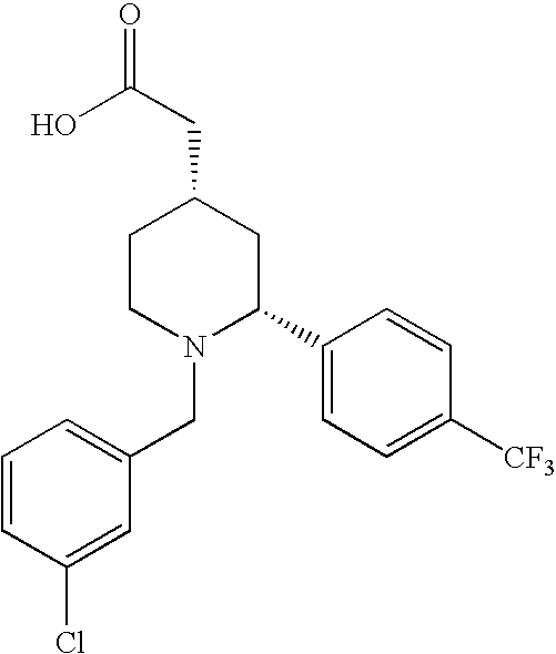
C1=CC(Cl)=CC(CN2C(C3=CC=C([CF3])C=C3)CC(CC(=O)O)CC2)=C1
